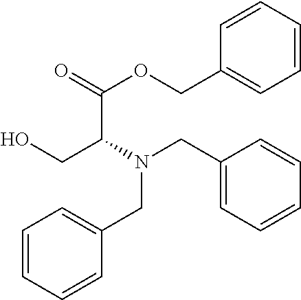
C(C(N(CC1=CC=CC=C1)CC1=CC=CC=C1)CO)(=O)OCC1=CC=CC=C1
